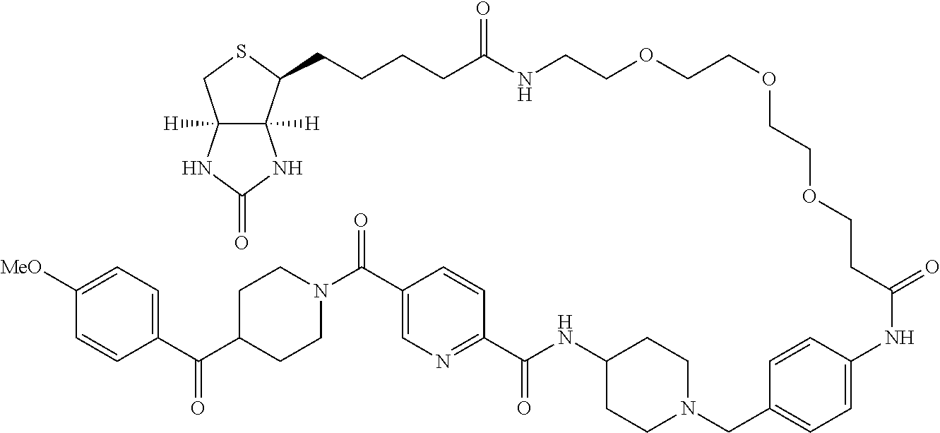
C(C1=CN=C(C(NC2CCN(CC3=CC=C(NC(=O)CCOCCOCCOCCNC(CCCCC4C5([H])C([H])(CS4)NC(=O)N5)=O)C=C3)CC2)=O)C=C1)(=O)N1CCC(C(C2=CC=C([MeO])C=C2)=O)CC1
